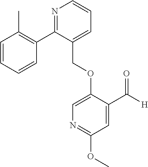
C(OC1=CN=C(OC)C=C1C([H])=O)C1=CC=CN=C1C1=C(C)C=CC=C1
